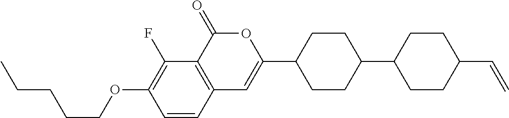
C12=C(C(=O)OC(C3CCC(C4CCC(C=C)CC4)CC3)=C1)C(F)=C(OCCCCC)C=C2
